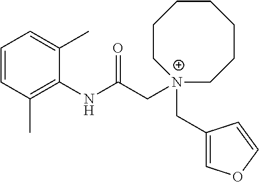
C1=CC=C(C)C(NC(C[N+]2(CC3=COC=C3)CCCCCCC2)=O)=C1C
